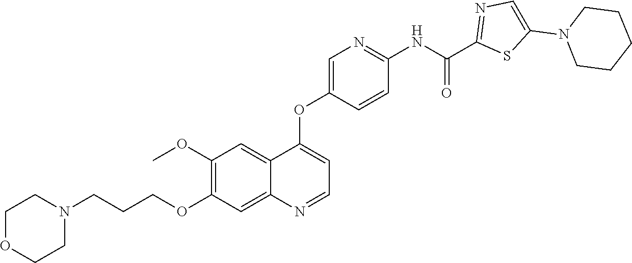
C1OCCN(CCCOC2=C(OC)C=C3C(=C2)N=CC=C3OC2=CN=C(NC(C3=NC=C(N4CCCCC4)S3)=O)C=C2)C1
